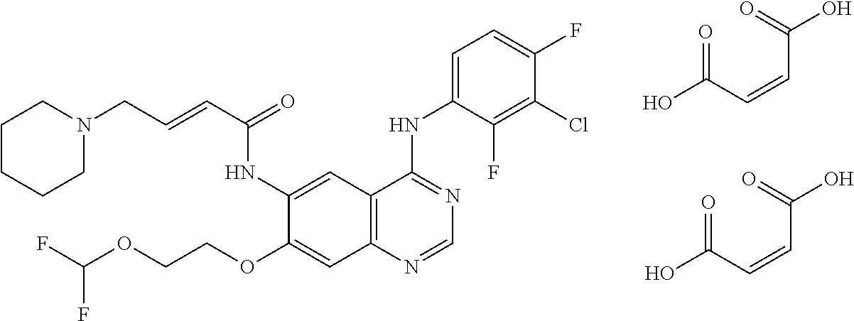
N1(CC=CC(=O)NC2=CC3=C(C=C2OCCOC(F)F)N=CN=C3NC2=CC=C(F)C(Cl)=C2F)CCCCC1.O=C(C=CC(O)=O)O.O=C(C=CC(O)=O)O
